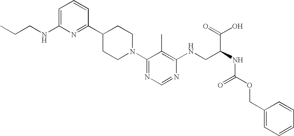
C1=C(NCCC)N=C(C2CCN(C3=NC=NC(NCC(NC(OCC4=CC=CC=C4)=O)C(=O)O)=C3C)CC2)C=C1
